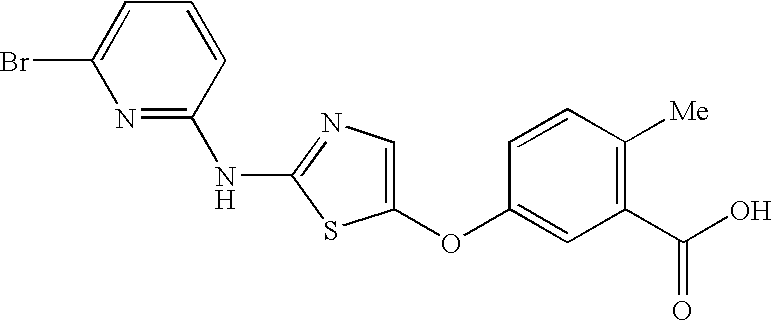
BrC1=CC=CC(NC2=NC=C(OC3=CC(C(O)=O)=C([Me])C=C3)S2)=N1
